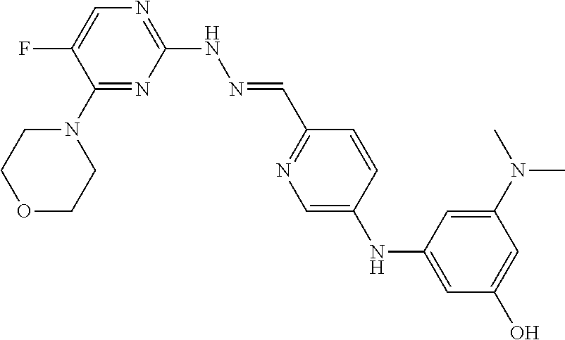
C1(N2CCOCC2)=NC(NN=CC2=NC=C(NC3=CC(O)=CC(N(C)C)=C3)C=C2)=NC=C1F
